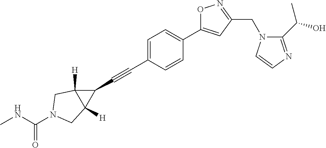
C1=C(C#CC2C3([H])C2([H])CN(C(NC)=O)C3)C=CC(C2=CC(CN3C(C(O)C)=NC=C3)=NO2)=C1
